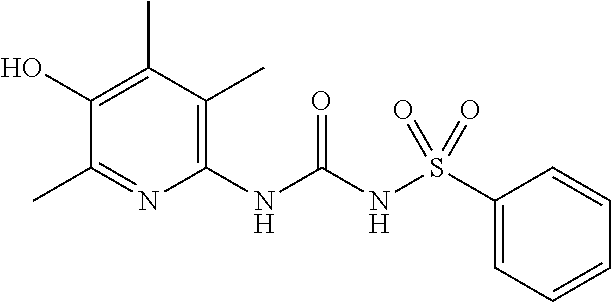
C1(NC(NS(C2=CC=CC=C2)(=O)=O)=O)=C(C)C(C)=C(O)C(C)=N1
